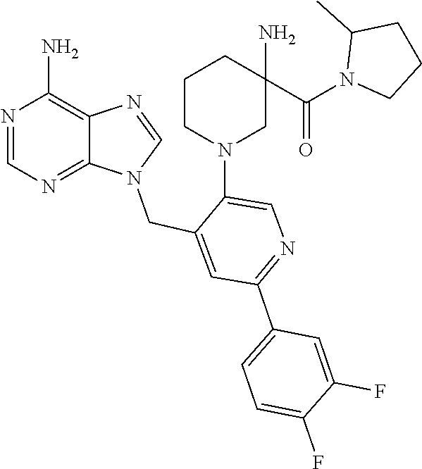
C1=NC2=C(N)N=CN=C2N1CC1=CC(C2=CC=C(F)C(F)=C2)=NC=C1N1CC(N)(C(=O)N2CCCC2C)CCC1
